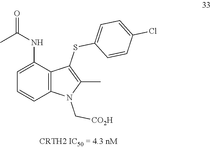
C1=C(NC(=O)C)C2=C(C=C1)N(C[CO2H])C(C)=C2SC1=CC=C(Cl)C=C1
